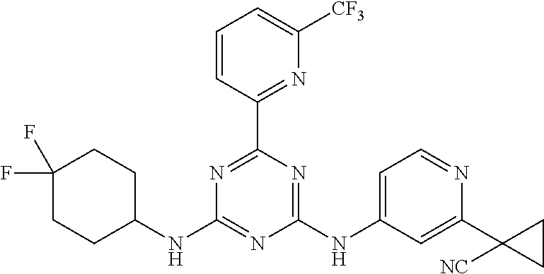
N1=C(C2=NC([CF3])=CC=C2)N=C(NC2=CC=NC(C3([NC])CC3)=C2)N=C1NC1CCC(F)(F)CC1
